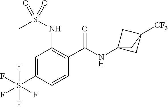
C1=C(S(F)(F)(F)(F)F)C=CC(C(=O)NC23CC([CF3])(C2)C3)=C1NS(C)(=O)=O
